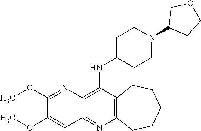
C12=C(C(NC3CCN(C4CCOC4)CC3)=C3C(=N1)C=C(OC)C(OC)=N3)CCCCC2
